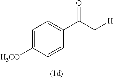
C1=C([H3CO])C=CC(C(C[H])=O)=C1
